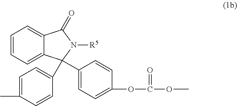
C1=CC=C2C(=C1)C(=O)N([R5])C2(C1=CC=C(OC(OC)=O)C=C1)C1=CC=C(C)C=C1
